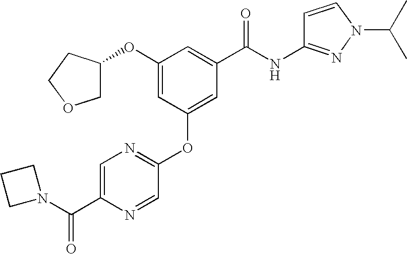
O(C1=CC(OC2=NC=C(C(N3CCC3)=O)N=C2)=CC(C(NC2=NN(C(C)C)C=C2)=O)=C1)C1COCC1
